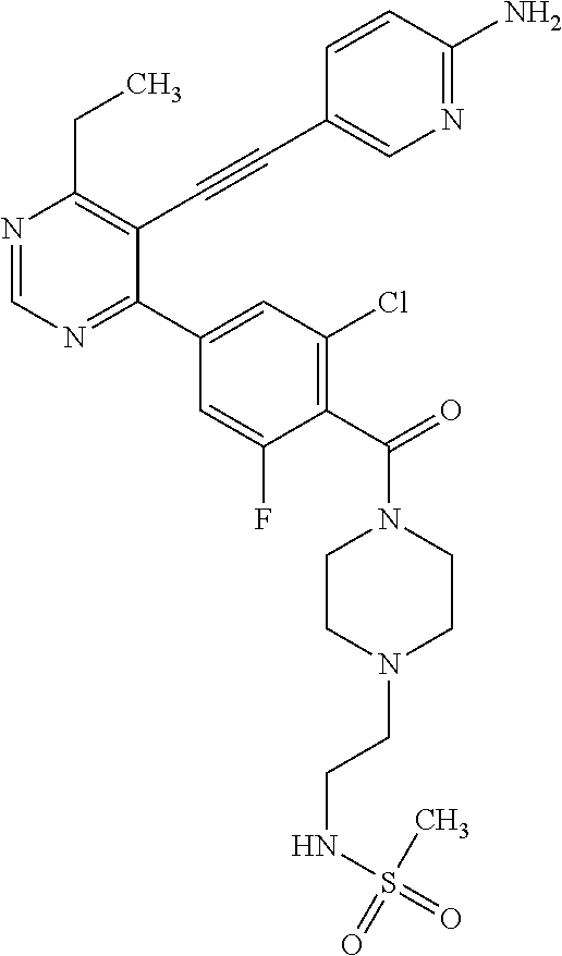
N1=CN=C(C2=CC(Cl)=C(C(=O)N3CCN(CCNS(=O)(=O)C)CC3)C(F)=C2)C(C#CC2=CN=C(N)C=C2)=C1CC
